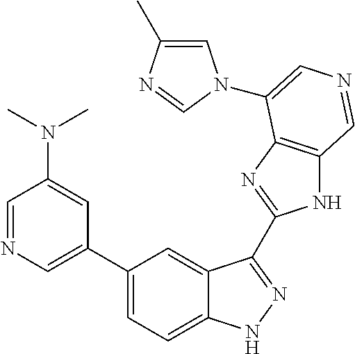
C1=C(C)N=CN1C1=CN=CC2=C1N=C(C1=NNC3=CC=C(C4=CN=CC(N(C)C)=C4)C=C31)N2
